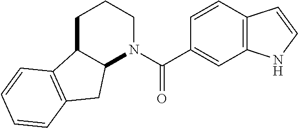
C12C(CCCN1C(C1=CC3=C(C=C1)C=CN3)=O)C1=C(C2)C=CC=C1
